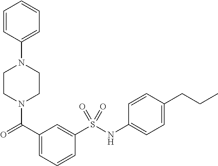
C1CN(C(=O)C2=CC=CC(S(NC3=CC=C(CCC)C=C3)(=O)=O)=C2)CCN1C1=CC=CC=C1
